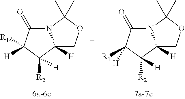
N12C(=O)C([R1])([H])C([R2])([H])C1([H])COC2(C)C.N12C(=O)C([R1])([H])C([R2])([H])C1([H])COC2(C)C
